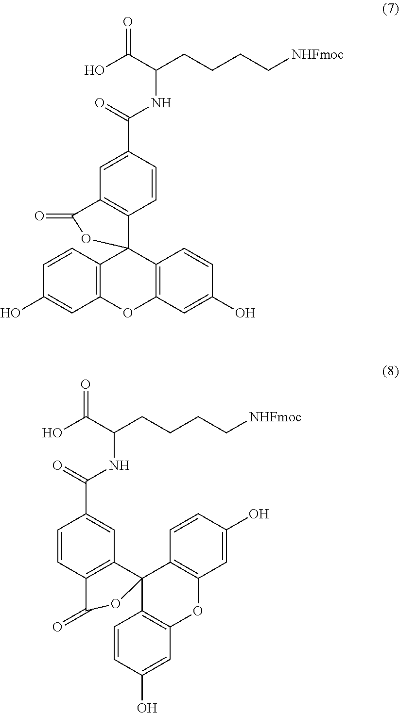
C1=CC2=C(C=C1O)OC1=C(C23C2=C(C=C(C(=O)NC(CCCC[NHFmoc])C(O)=O)C=C2)C(=O)O3)C=CC(O)=C1.C1(C(=O)NC(CCCC[NHFmoc])C(O)=O)=CC2=C(C=C1)C(=O)OC21C2=C(OC3=C1C=CC(O)=C3)C=C(O)C=C2
